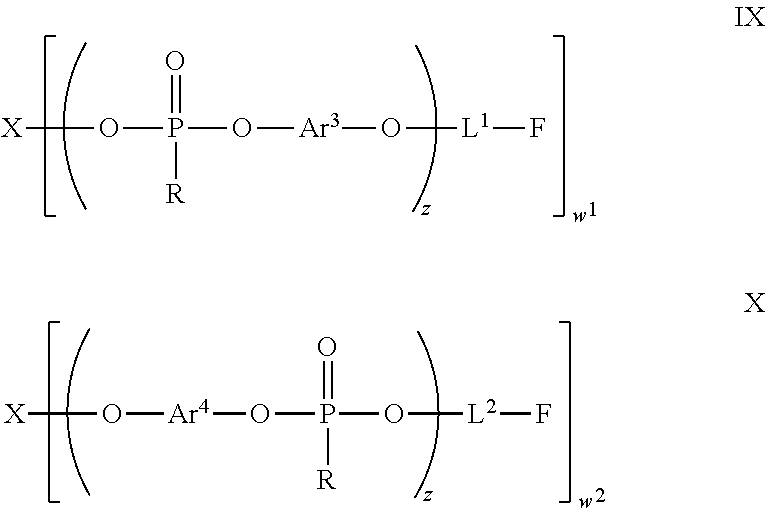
[X]OP(O[Ar3]O[L1]F)(=O)[R].[X]O[Ar4]OP(O[L2]F)(=O)[R]
